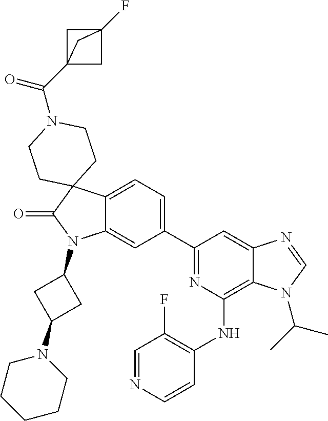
C12=CC=C(C3=NC(NC4=C(F)C=NC=C4)=C4C(=C3)N=CN4C(C)C)C=C1N(C1CC(N3CCCCC3)C1)C(=O)C21CCN(C(=O)C23CC(F)(C2)C3)CC1
